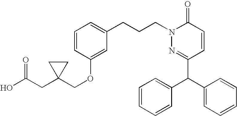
C(CCN1N=C(C(C2=CC=CC=C2)C2=CC=CC=C2)C=CC1=O)C1=CC=CC(OCC2(CC(O)=O)CC2)=C1
